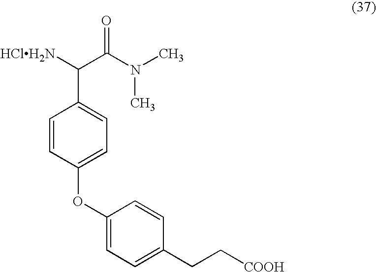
C(N(C)C)(C(C1=CC=C(OC2=CC=C(CC[COOH])C=C2)C=C1)[HClH2N])=O
